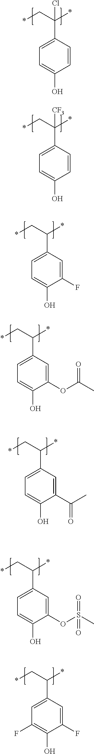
C(C*)(*)(C1=CC=C(O)C=C1)Cl.C(C*)(*)C1=CC=C(O)C(F)=C1.C(C*)(*)C1=CC=C(O)C(OC(C)=O)=C1.C(C*)(*)C1=CC=C(O)C(C(=O)C)=C1.C(C*)(*)C1=CC=C(O)C(OS(C)(=O)=O)=C1.C(C*)(*)C1=CC(F)=C(O)C(F)=C1.C(C*)(*)(C1=CC=C(O)C=C1)[CF3]
